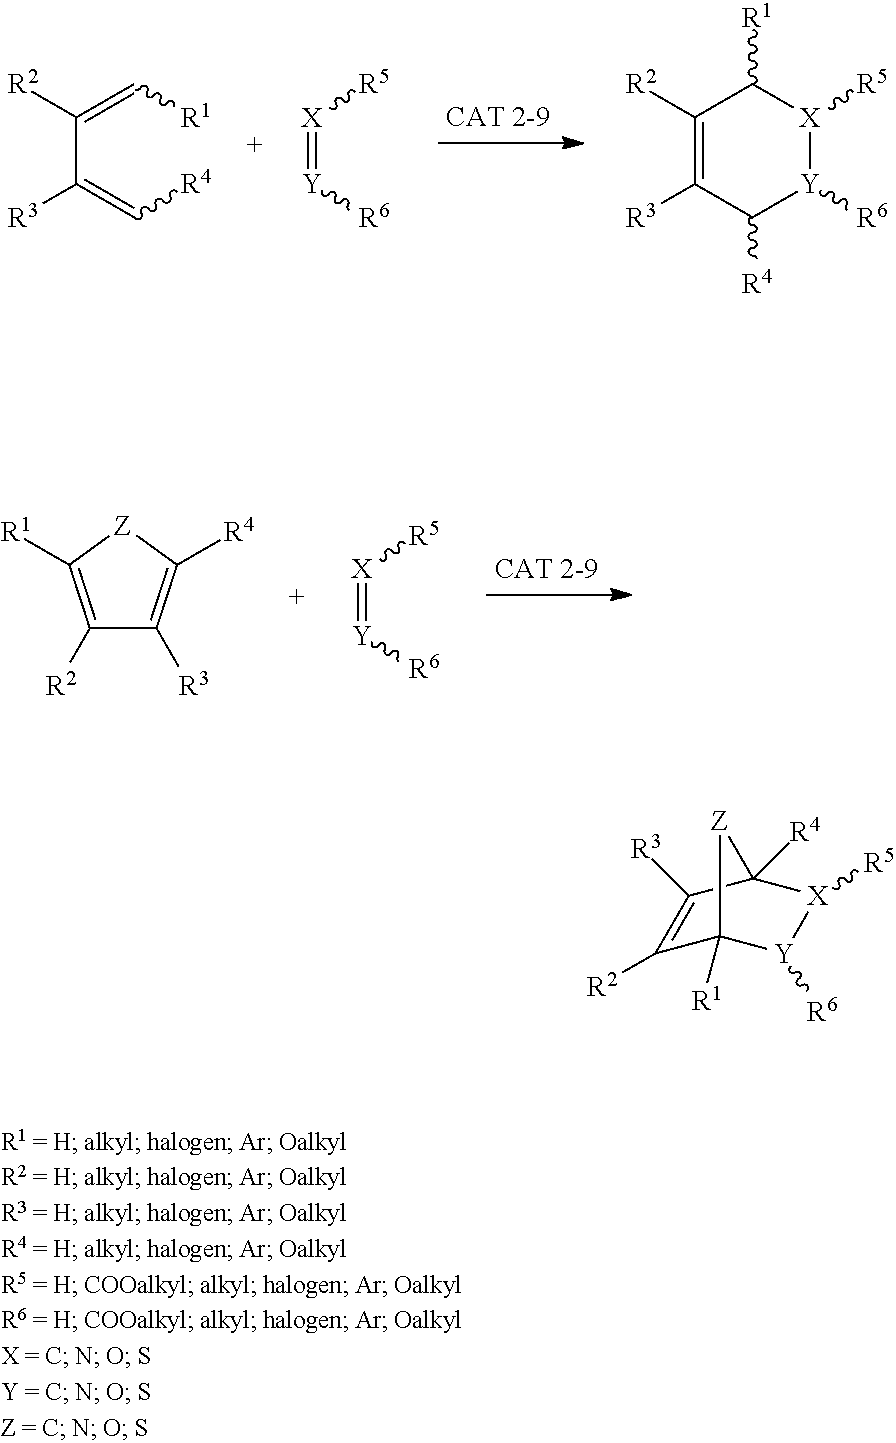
C(C(=C[R4])[R3])(=C[R1])[R2].[X](=[Y][R6])[R5].[X]1([R5])[Y]([R6])C([R4])C([R3])=C([R2])C1[R1].[X](=[Y][R6])[R5].C1([R2])=C([R1])[Z]C([R4])=C1[R3].C1([R2])=C([R3])C2([R4])[X]([R5])[Y]([R6])C1([R1])[Z]2
